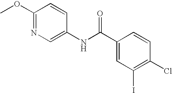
C1(OC)=NC=C(NC(C2=CC(I)=C(Cl)C=C2)=O)C=C1
